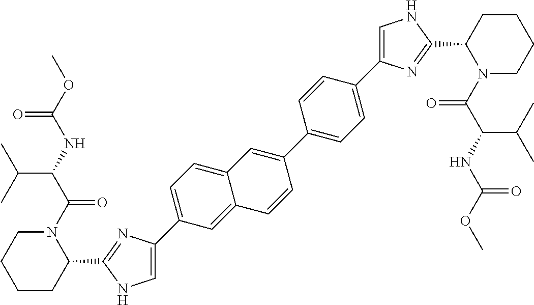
C1=C(C2=CC=C3C(=C2)C=CC(C2=CC=C(C4=CNC(C5N(C(C(NC(OC)=O)C(C)C)=O)CCCC5)=N4)C=C2)=C3)N=C(C2N(C(C(NC(OC)=O)C(C)C)=O)CCCC2)N1
